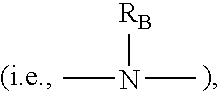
CN(C)[RB]
